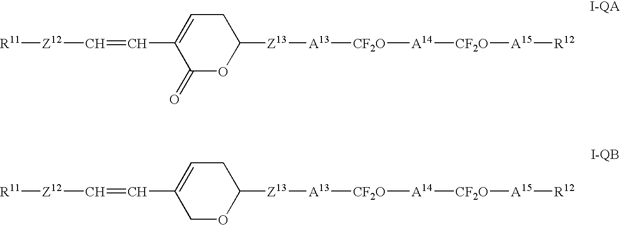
C1(=O)OC([Z13][A13][CF2O][A14][CF2O][A15][R12])CC=C1C=C[Z12][R11].C1OC([Z13][A13][CF2O][A14][CF2O][A15][R12])CC=C1C=C[Z12][R11]
